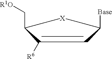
C1(C[R1O])C([R6])=CC([Base])[X]1
